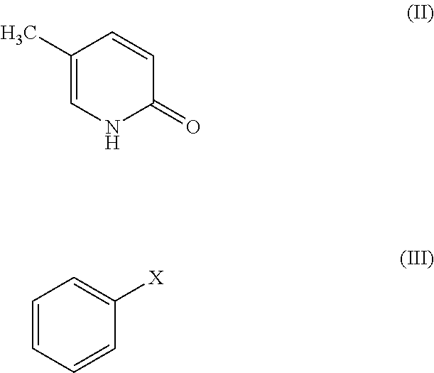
C1(C)=CNC(=O)C=C1.C1=CC=CC([X])=C1
